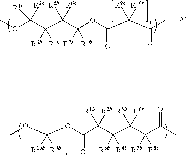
O(C(C(C(C(OC)([R2b])[R1b])([R4b])[R3b])([R6b])[R5b])([R8b])[R7b])C(C(C(=O)C)([R9b])[R10b])=O.C(C(C(C(C(C(=O)OC(OC)([R10b])[R9b])([R2b])[R1b])([R4b])[R3b])([R6b])[R5b])([R8b])[R7b])(C)=O
